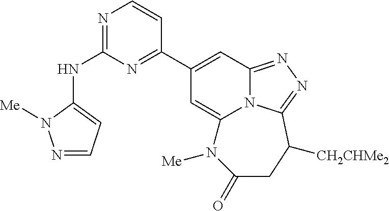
N(C1=NC=CC(C2=CC3=NN=C4N3C(=C2)N([Me])C(=O)CC4[CH2CHMe2])=N1)C1=CC=NN1[Me]
